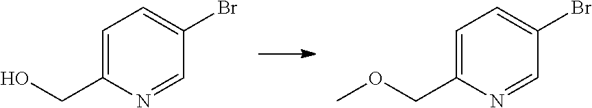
C1=C(CO)N=CC(Br)=C1.C1=C(COC)N=CC(Br)=C1
